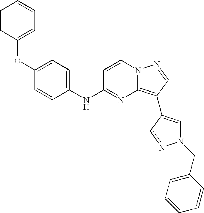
O(C1=CC=CC=C1)C1=CC=C(NC2=NC3=C(C4=CN(CC5=CC=CC=C5)N=C4)C=NN3C=C2)C=C1
